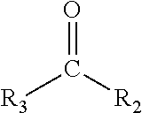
O=C([R3])[R2]
